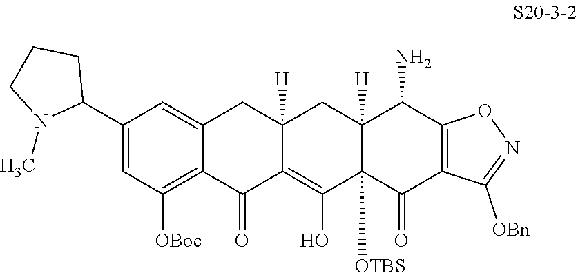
C12=CC(C3CCCN3C)=CC([OBoc])=C1C(=O)C1=C(O)C3([OTBS])C([H])(CC1([H])C2)C(N)C1=C(C3=O)C([OBn])=NO1
